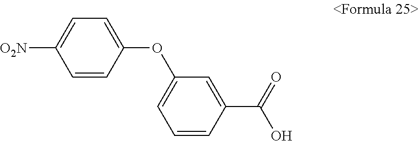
C1=CC(OC2=CC=CC(C(=O)O)=C2)=CC=C1[O2N]
